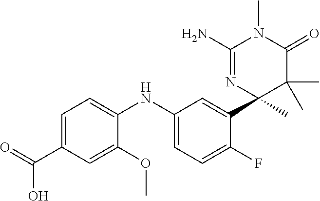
C1(NC2=CC=C(F)C(C3(C)C(C)(C)C(=O)N(C)C(N)=N3)=C2)=CC=C(C(=O)O)C=C1OC
